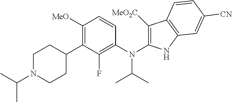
C1N(C(C)C)CCC(C2=C([MeO])C=CC(N(C3=C([MeO2C])C4=C(N3)C=C([CN])C=C4)C(C)C)=C2F)C1
